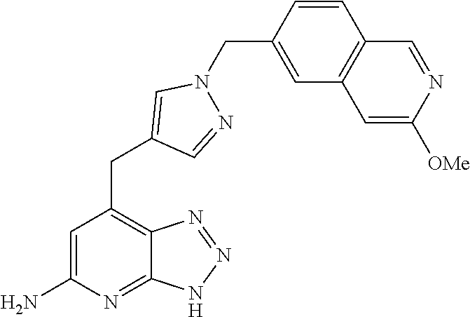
C1=C(N)N=C2C(=C1CC1=CN(CC3=CC4=C(C=C3)C=NC([OMe])=C4)N=C1)N=NN2
